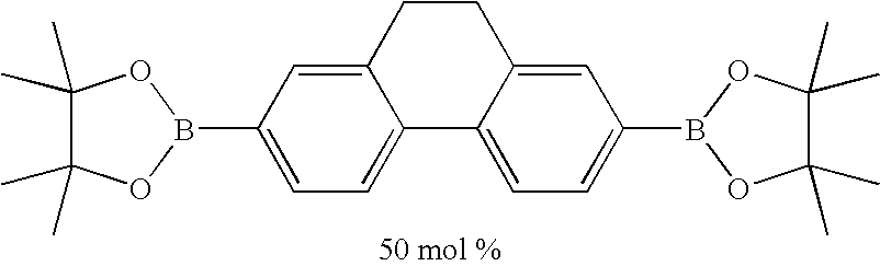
C1(C)(C)C(C)(C)OB(C2=CC=C3C(=C2)CCC2=CC(B4OC(C)(C)C(C)(C)O4)=CC=C32)O1
